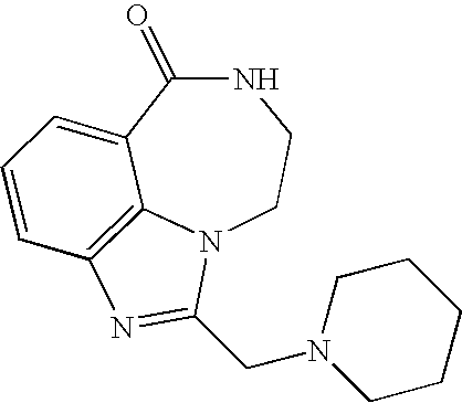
C1(=O)C2=CC=CC3=C2N(CCN1)C(CN1CCCCC1)=N3
